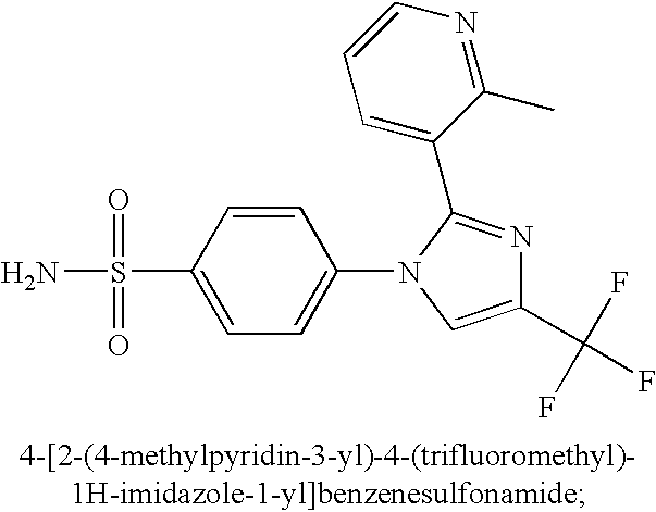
C1=CC(S(N)(=O)=O)=CC=C1N1C=C(C(F)(F)F)N=C1C1=CC=CN=C1C
